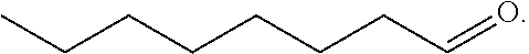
C(CCC=O)CCCC
